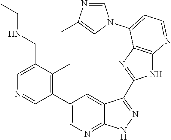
C1(C2=CN=C3C(=C2)C(C2=NC4=C(N2)N=CC=C4N2C=NC(C)=C2)=NN3)=C(C)C(CNCC)=CN=C1
